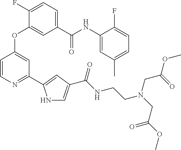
C1=C(C(NC2=CC(C)=CC=C2F)=O)C=C(OC2=CC(C3=CC(C(NCCN(CC(=O)OC)CC(=O)OC)=O)=CN3)=NC=C2)C(F)=C1
